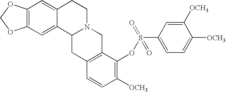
C12=C(C=C3C(=C1)C1N(CC3)CC3=C(C1)C=CC([OCH3])=C3OS(=O)(=O)C1=CC=C([OCH3])C([OCH3])=C1)OCO2
